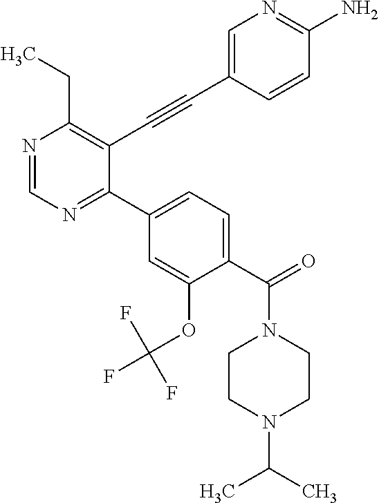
N1=CN=C(C2=CC=C(C(N3CCN(C(C)C)CC3)=O)C(OC(F)(F)F)=C2)C(C#CC2=CN=C(N)C=C2)=C1CC
